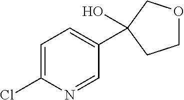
C1=C(Cl)N=CC(C2(O)CCOC2)=C1
